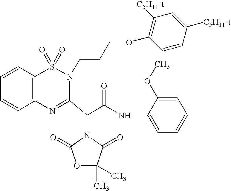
C1(NC(C(C2=NC3=C(S(=O)(=O)N2CCCOC2=C([C5H11-t])C=C([C5H11-t])C=C2)C=CC=C3)N2C(=O)C(C)(C)OC2=O)=O)=CC=CC=C1OC
